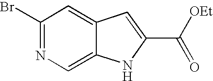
C1(Br)=NC=C2C(=C1)C=C(C([OEt])=O)N2
